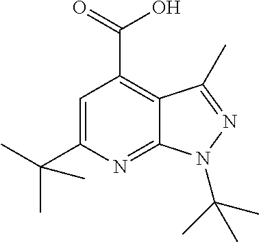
C(C1=CC(C(=O)O)=C2C(=N1)N(C(C)(C)C)N=C2C)(C)(C)C
